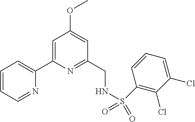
C1=CC=NC(C2=CC(OC)=CC(CNS(C3=C(Cl)C(Cl)=CC=C3)(=O)=O)=N2)=C1
